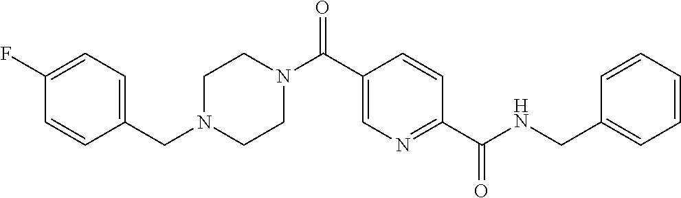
N1(C(C2=CN=C(C(NCC3=CC=CC=C3)=O)C=C2)=O)CCN(CC2=CC=C(F)C=C2)CC1
